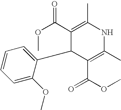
C1(C2=CC=CC=C2OC)C(C(OC)=O)=C(C)NC(C)=C1C(OC)=O
